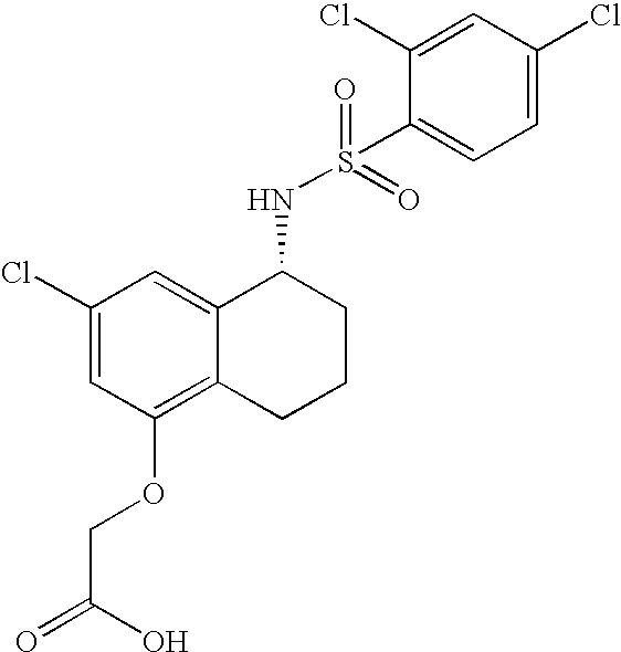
C1(Cl)=CC(OCC(O)=O)=C2C(=C1)C(NS(=O)(=O)C1=CC=C(Cl)C=C1Cl)CCC2
